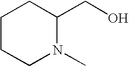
C1CCN(C)C(CO)C1
